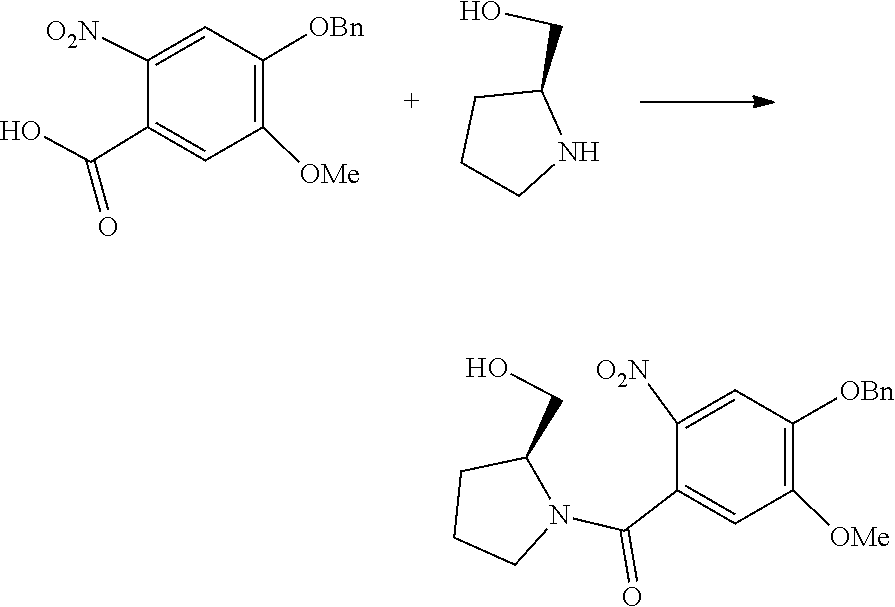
C1(C(O)=O)=CC([OMe])=C([OBn])C=C1[O2N].C1(CO)CCCN1.C1(C(N2C(CO)CCC2)=O)=CC([OMe])=C([OBn])C=C1[O2N]
